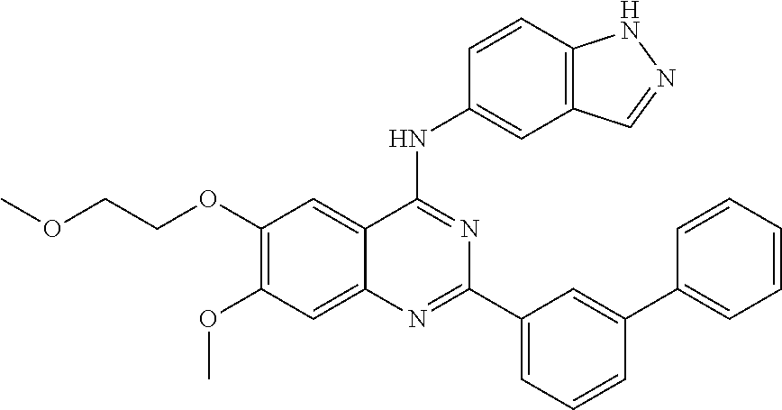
C1(OCCOC)=C(OC)C=C2C(=C1)C(NC1=CC3=C(C=C1)NN=C3)=NC(C1=CC=CC(C3=CC=CC=C3)=C1)=N2
